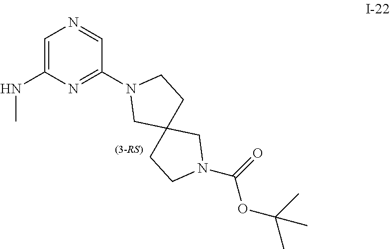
C1=C(NC)N=C(N2CC3(CC2)CCN(C(OC(C)(C)C)=O)C3)C=N1
